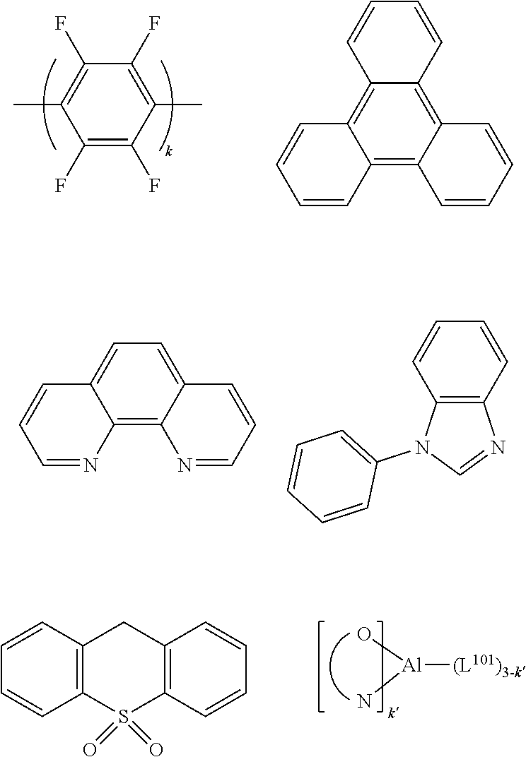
C1(F)=C(C)C(F)=C(F)C(C)=C1F.C12=C3C(=C4C(=C1C=CC=C2)C=CC=C4)C=CC=C3.C1=C2C(=C3C(=C1)C=CC=N3)N=CC=C2.C1=CC2=C(C=C1)N=CN2C1=CC=CC=C1.[Al]([(L101)3-k])(O)N.C1=CC2=C(C=C1)CC1=C(S2(=O)=O)C=CC=C1
